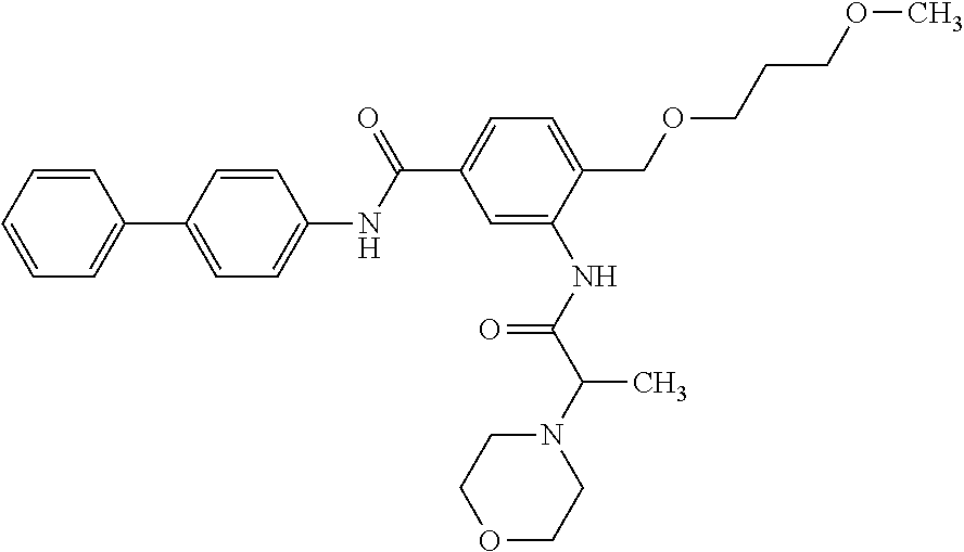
C1=CC=CC=C1C1=CC=C(NC(C2=CC=C(COCCCOC)C(NC(C(N3CCOCC3)C)=O)=C2)=O)C=C1
